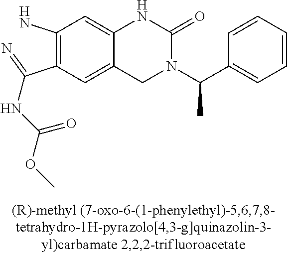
C1(N)=C(C(=N)NC(OC)=O)C=C2C(=C1)NC(=O)N(C(C1=CC=CC=C1)C)C2
